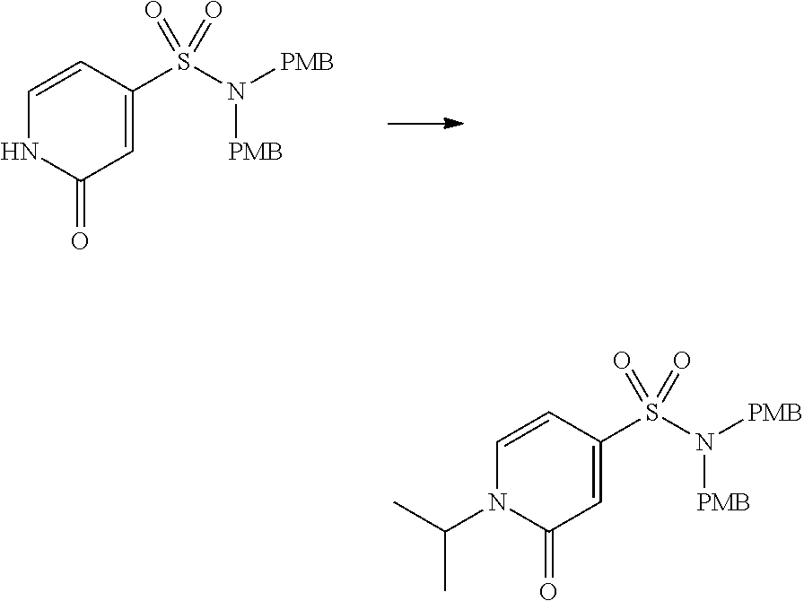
O=C1NC=CC(S(N([PMB])[PMB])(=O)=O)=C1.O=C1N(C(C)C)C=CC(S(N([PMB])[PMB])(=O)=O)=C1
